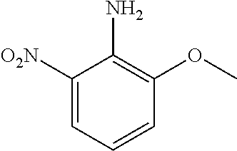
C1([O2N])=CC=CC(OC)=C1N
